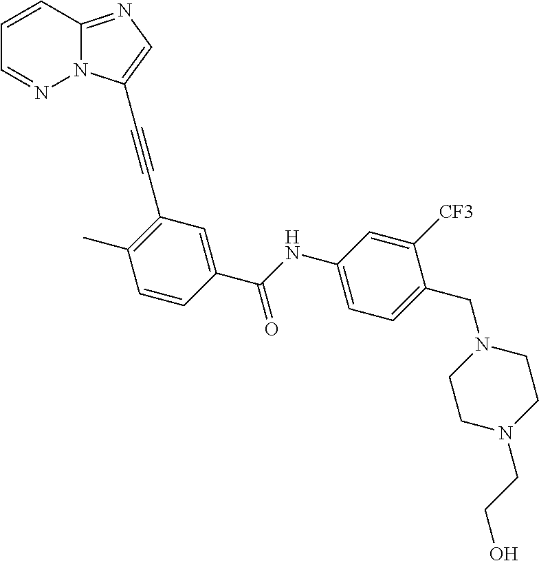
C1=CC2=NC=C(C#CC3=C(C)C=CC(C(NC4=CC=C(CN5CCN(CCO)CC5)C([CF3])=C4)=O)=C3)N2N=C1
